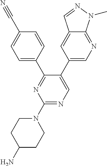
C1=C(C2=CN=C3C(=C2)C=NN3C)C(C2=CC=C(C#N)C=C2)=NC(N2CCC(N)CC2)=N1
